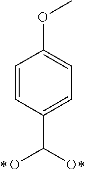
C1(OC)=CC=C(C(O)O)C=C1
